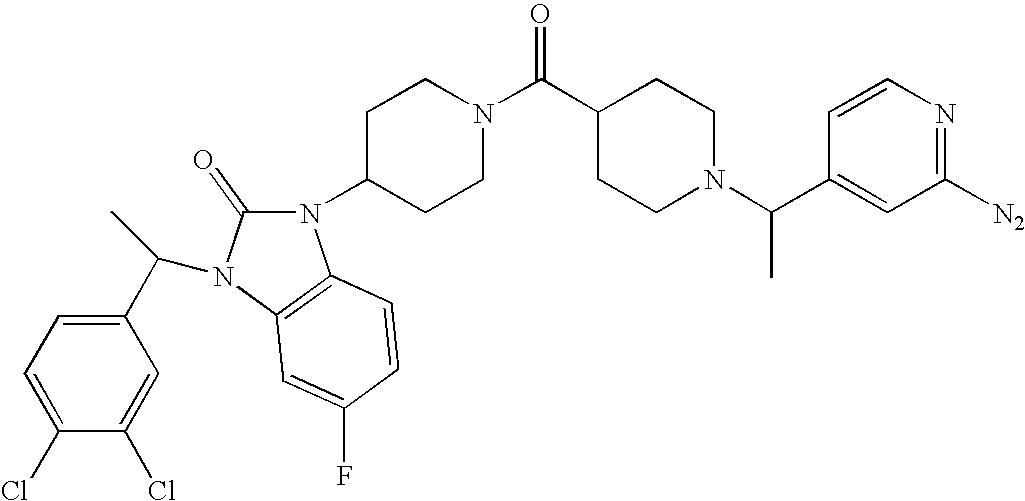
N1(C2CCN(C(=O)C3CCN(C(C4=CC([N2])=NC=C4)C)CC3)CC2)C(=O)N(C(C2=CC=C(Cl)C(Cl)=C2)C)C2=C1C=CC(F)=C2
